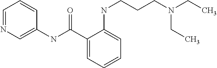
N1=CC=CC(NC(C2=CC=CC=C2NCCCN(CC)CC)=O)=C1
